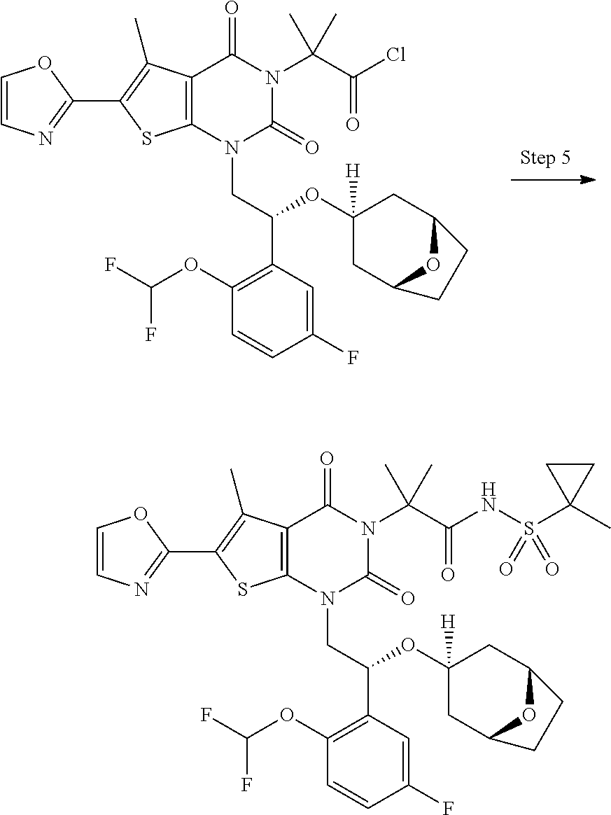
C1(C2=NC=CO2)=C(C)C2=C(S1)N(CC(C1=C(OC(F)F)C=CC(F)=C1)OC1([H])CC3OC(C1)CC3)C(=O)N(C(C(Cl)=O)(C)C)C2=O.C1(C2=NC=CO2)=C(C)C2=C(S1)N(CC(C1=C(OC(F)F)C=CC(F)=C1)OC1([H])CC3OC(C1)CC3)C(=O)N(C(C(NS(C1(C)CC1)(=O)=O)=O)(C)C)C2=O
